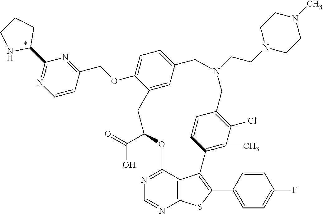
C1(C(=O)O)OC2=NC=NC3=C2C(=C(C2=CC=C(F)C=C2)S3)C2=C(C)C(Cl)=C(C=C2)CN(CCN2CCN(C)CC2)CC2=CC=C(OCC3=NC(C4CCCN4)=NC=C3)C(=C2)C1
